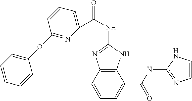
C(NC1=NC2=C(N1)C(C(NC1=NC=CN1)=O)=CC=C2)(=O)C1=CC=CC(OC2=CC=CC=C2)=N1
